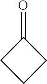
O=C1CCC1
